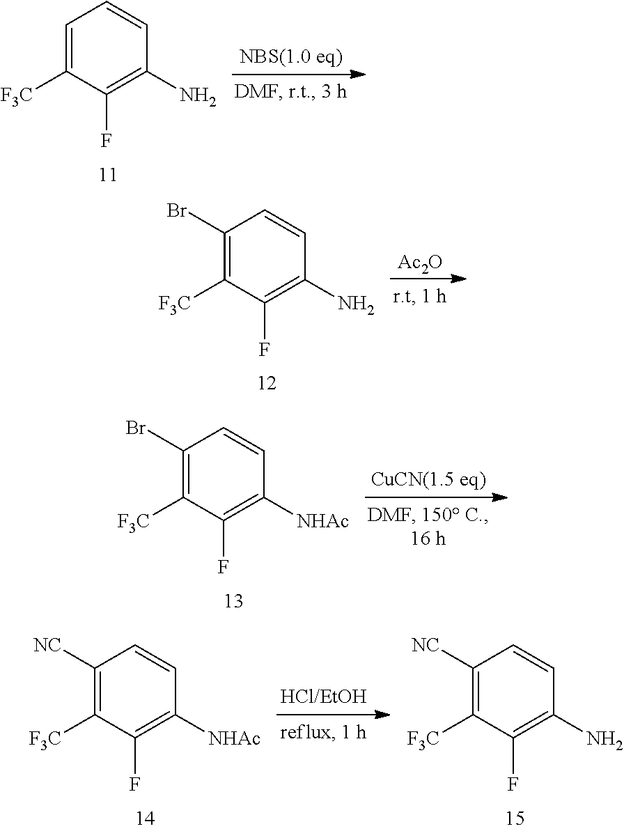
C1=C([F3C])C(F)=C(N)C=C1.C1(Br)=C([F3C])C(F)=C(N)C=C1.[Ac2O].C1(Br)=C([F3C])C(F)=C([NHAc])C=C1.C1([NC])=C([F3C])C(F)=C([NHAc])C=C1.C1([NC])=C([F3C])C(F)=C(N)C=C1
